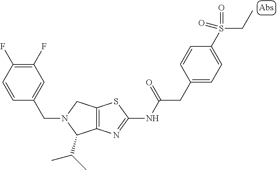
C12=C(N=C(NC(CC3=CC=C(S(CC)(=O)=O)C=C3)=O)S1)C(C(C)C)N(CC1=CC(F)=C(F)C=C1)C2
